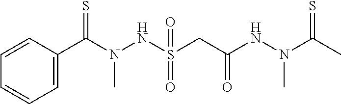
C1=CC(C(N(NS(CC(NN(C)C(C)=S)=O)(=O)=O)C)=S)=CC=C1
